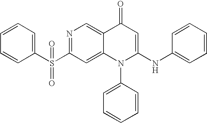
C1=CC=CC=C1S(C1=NC=C2C(=C1)N(C1=CC=CC=C1)C(NC1=CC=CC=C1)=CC2=O)(=O)=O
